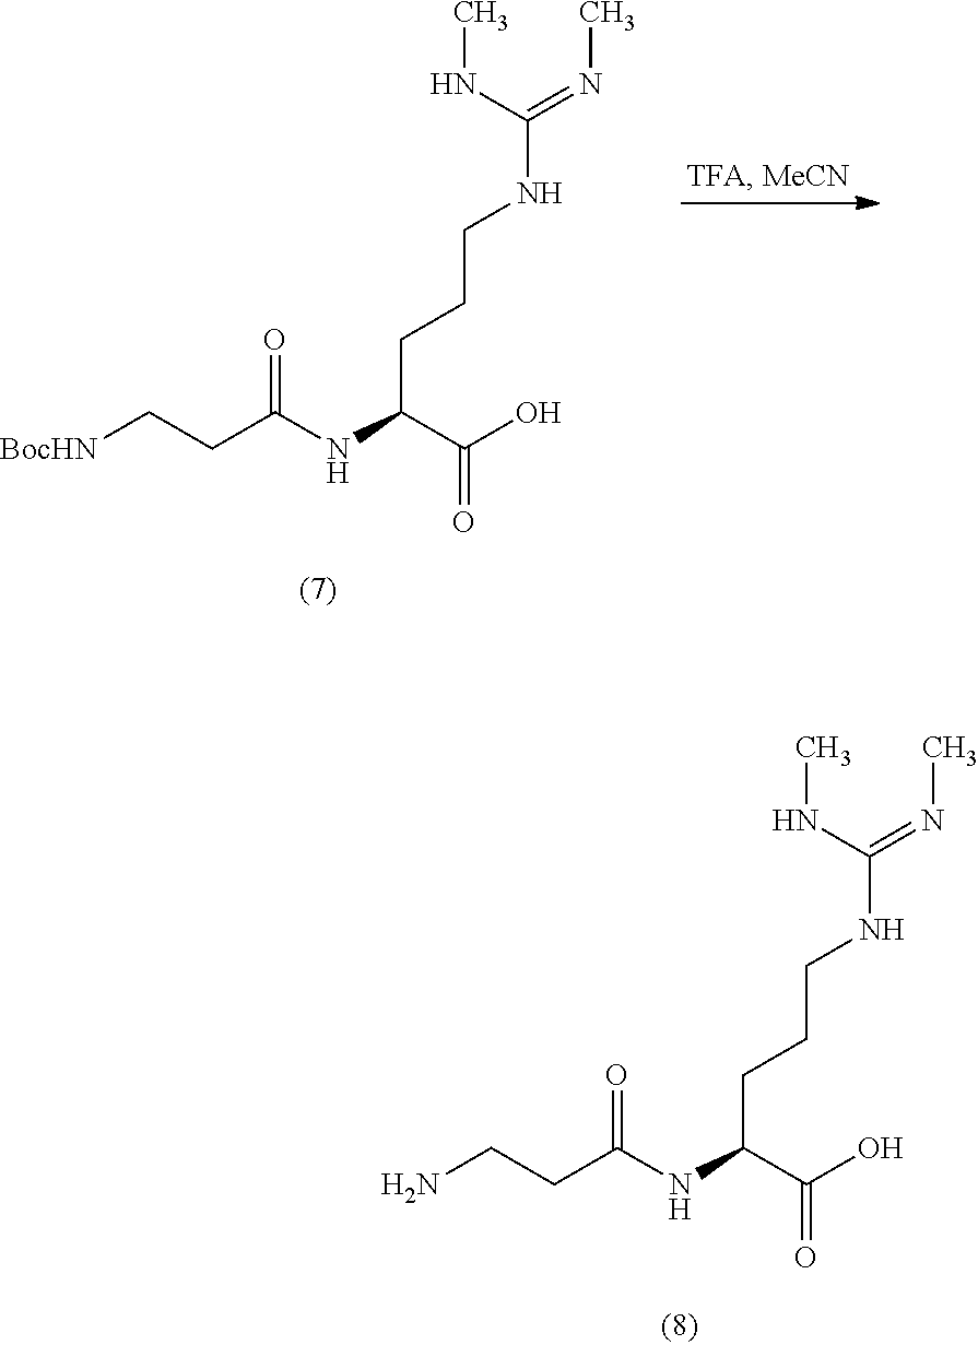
CNC(=NC)NCCCC(NC(CCN)=O)C(O)=O.CNC(=NC)NCCCC(NC(CC[BocHN])=O)C(O)=O
